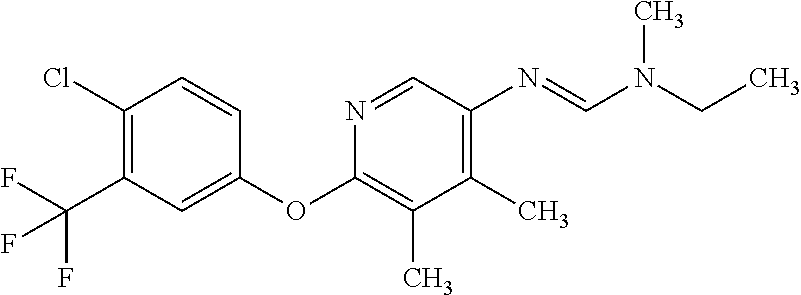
N1=CC(N=CN(C)CC)=C(C)C(C)=C1OC1=CC(C(F)(F)F)=C(Cl)C=C1
